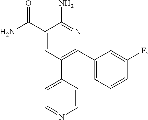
C1=C(C(N)=O)C(N)=NC(C2=CC=CC(F)=C2)=C1C1=CC=NC=C1
